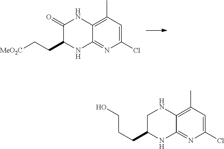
[MeO2C]CCC1NC2=NC(Cl)=CC(C)=C2NC1=O.C(CC1NC2=NC(Cl)=CC(C)=C2NC1)CO
